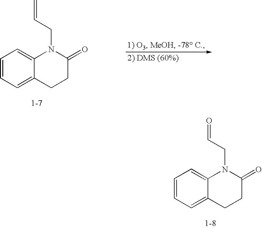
C1=CC=C2C(=C1)N(CC=C)C(=O)CC2.C1=CC=C2C(=C1)N(CC=O)C(=O)CC2
